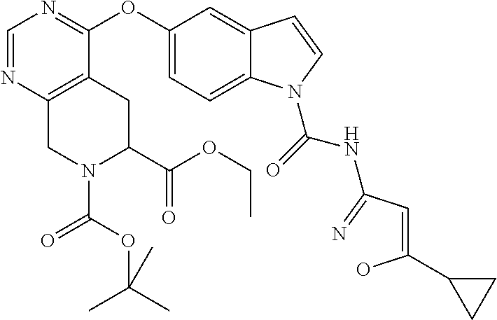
C12=C(CC(C(OCC)=O)N(C(OC(C)(C)C)=O)C1)C(OC1=CC=C3C(=C1)C=CN3C(=O)NC(C=C(O)C1CC1)=N)=NC=N2
